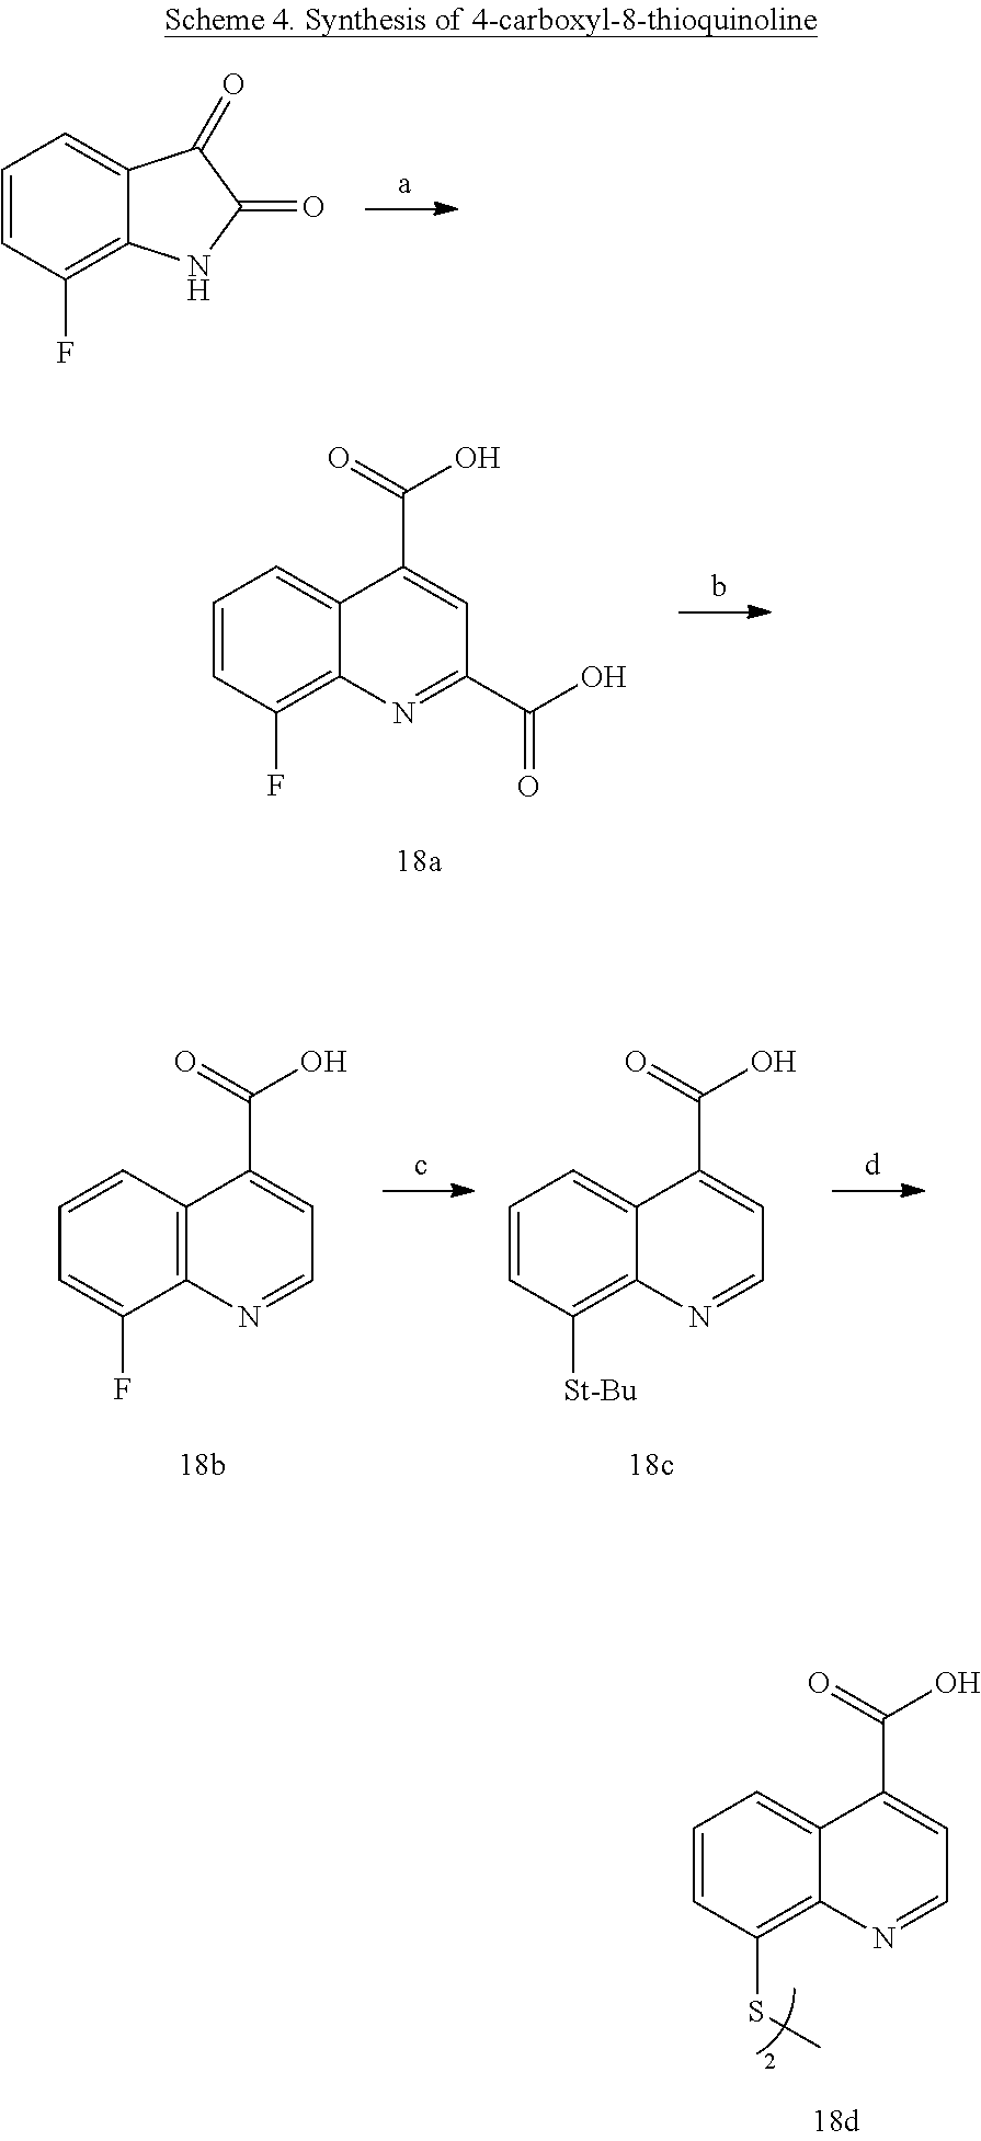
C1=CC(F)=C2C(=C1)C(=O)C(=O)N2.C1=CC(F)=C2C(=C1)C(C(O)=O)=CC(C(O)=O)=N2.C1=CC([St-Bu])=C2C(=C1)C(C(O)=O)=CC=N2.C1=CC2=C(C(F)=C1)N=CC=C2C(O)=O.C1=CC(SC)=C2C(=C1)C(C(O)=O)=CC=N2
